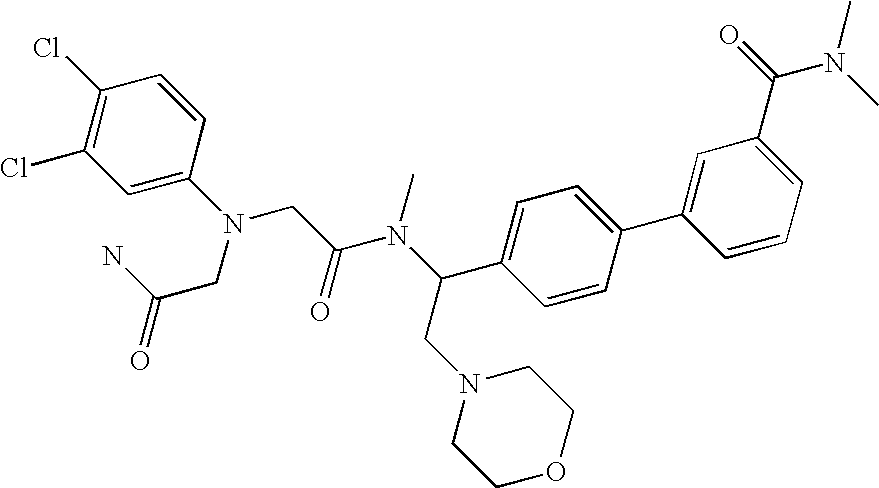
C1(Cl)=C(Cl)C=C(N(CC(=O)N)CC(N(C)C(CN2CCOCC2)C2=CC=C(C3=CC(C(N(C)C)=O)=CC=C3)C=C2)=O)C=C1
